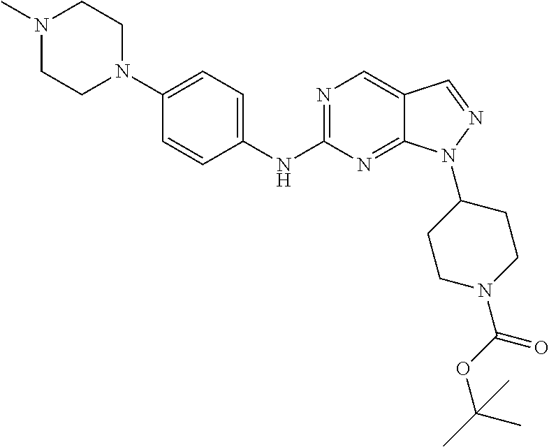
N1=C(NC2=CC=C(N3CCN(C)CC3)C=C2)N=C2C(=C1)C=NN2C1CCN(C(OC(C)(C)C)=O)CC1
